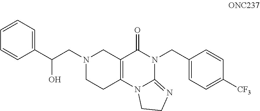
C12=C(N3C(=NCC3)N(CC3=CC=C([CF3])C=C3)C1=O)CCN(CC(C1=CC=CC=C1)O)C2
